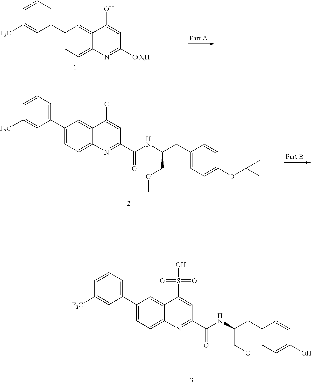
C1=CC=C(C2=CC=C3C(=C2)C(O)=CC([CO2H])=N3)C=C1[F3C].C1=CC=C(C2=CC=C3C(=C2)C(Cl)=CC(C(=O)NC(COC)CC2=CC=C(OC(C)(C)C)C=C2)=N3)C=C1[F3C].C1=CC=C(C2=CC=C3C(=C2)C(S(=O)(=O)O)=CC(C(=O)NC(COC)CC2=CC=C(O)C=C2)=N3)C=C1[F3C]
